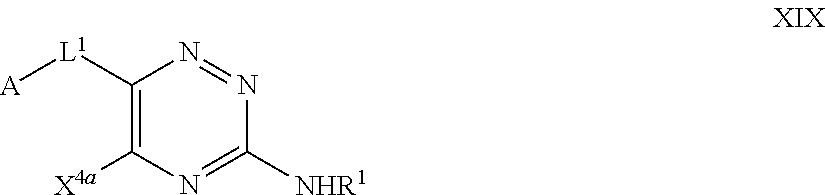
C1([L1][A])=C([X4a])N=C([NHR1])N=N1
